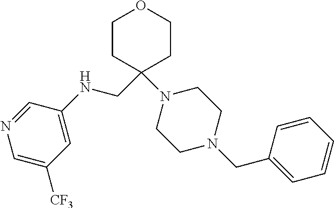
N1=CC(NCC2(N3CCN(CC4=CC=CC=C4)CC3)CCOCC2)=CC([CF3])=C1
